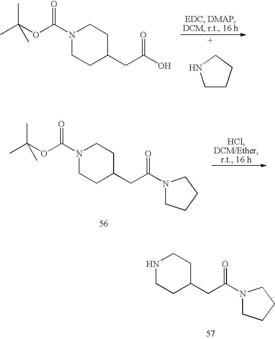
N1(C(OC(C)(C)C)=O)CCC(CC(O)=O)CC1.C1CCCN1.N1(C(OC(C)(C)C)=O)CCC(CC(=O)N2CCCC2)CC1.N1CCC(CC(=O)N2CCCC2)CC1
